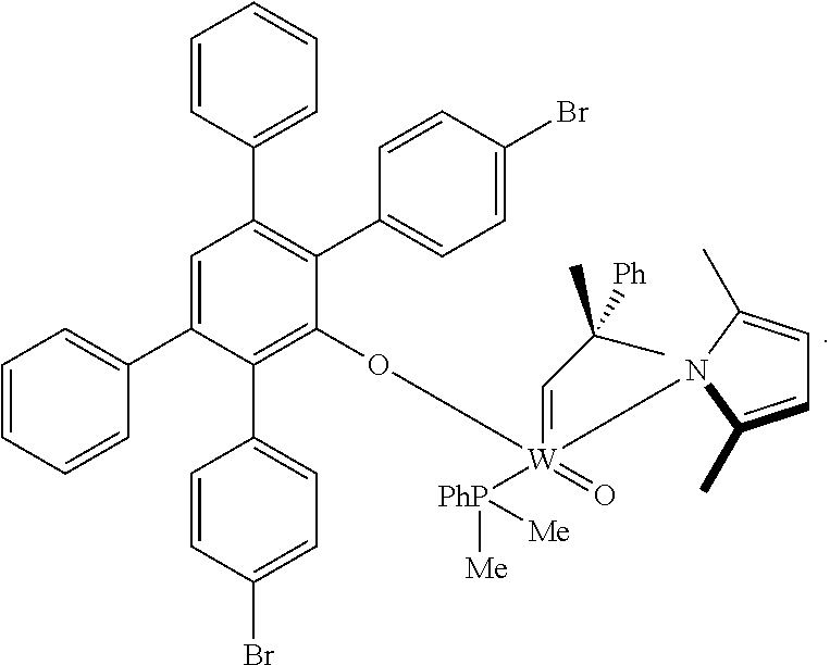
C1(C2=CC=CC=C2)=CC(C2=CC=CC=C2)=C(C2=CC=C(Br)C=C2)C(O[W](=CC(C)(C)[Ph])(=O)([PhP]([Me])[Me])N2C(C)=CC=C2C)=C1C1=CC=C(Br)C=C1
